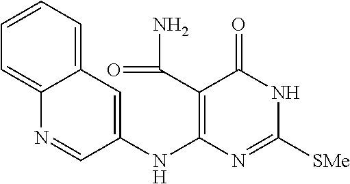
C12=CC=CC=C1C=C(NC1=C(C(=O)N)C(=O)NC([SMe])=N1)C=N2
